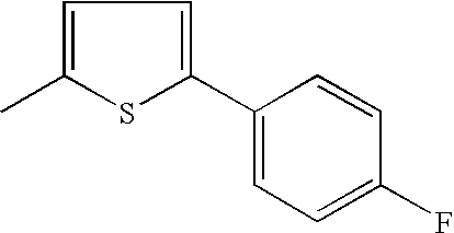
C1=C(C)SC(C2=CC=C(F)C=C2)=C1
